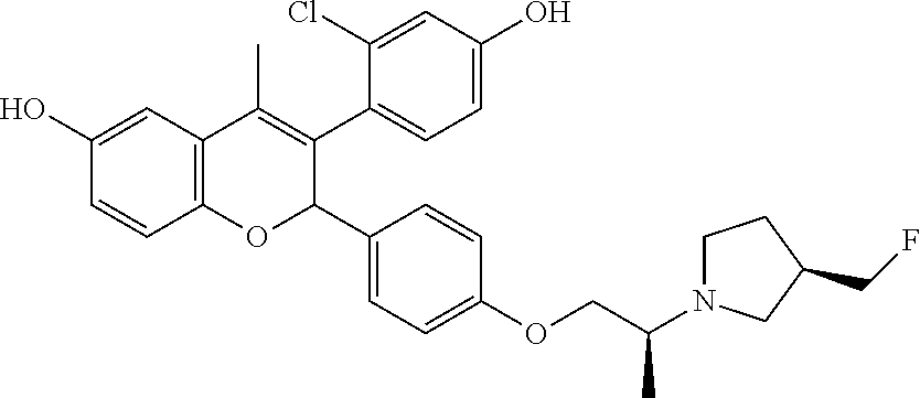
C12=C(C=C(O)C=C1)C(C)=C(C1=CC=C(O)C=C1Cl)C(C1=CC=C(OCC(N3CCC(CF)C3)C)C=C1)O2
